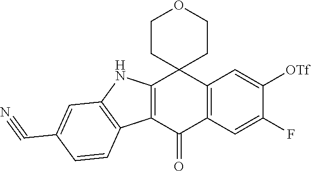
C12=C(C=C(F)C([OTf])=C1)C(=O)C1=C(C23CCOCC3)NC2=C1C=CC(C#N)=C2
